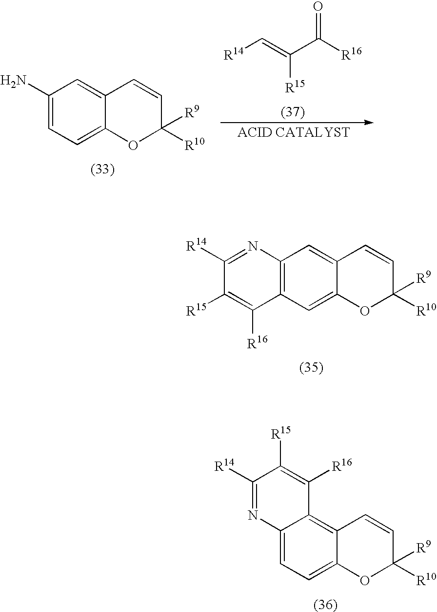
C1(N)=CC=C2C(=C1)C=CC([R10])([R9])O2.C(=C(C([R16])=O)[R15])[R14].C12=C(C=C3C(=C1)C=CC([R10])([R9])O3)C([R16])=C([R15])C([R14])=N2.C12=CC=C3C(=C1C([R16])=C([R15])C([R14])=N2)C=CC([R10])([R9])O3
